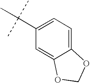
C1(C(C)(C)C)=CC=C2C(=C1)OCO2
